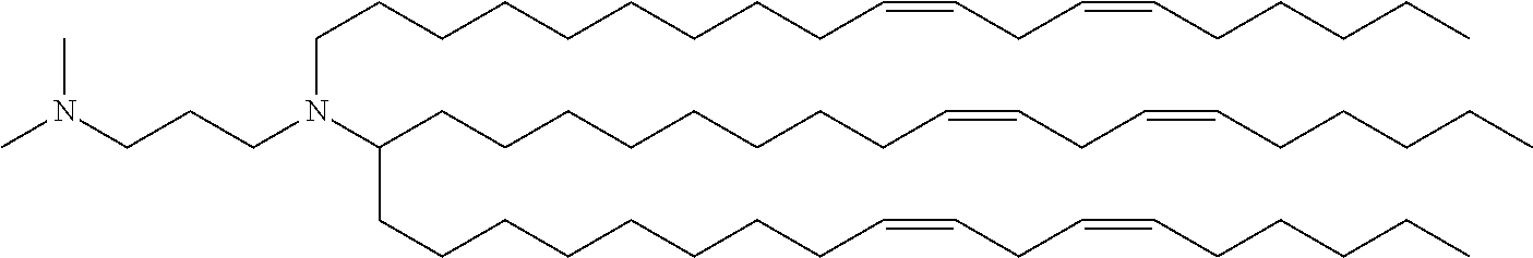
CN(C)CCCN(CCCCCCCCCC=CCC=CCCCCC)C(CCCCCCCCC=CCC=CCCCCC)CCCCCCCCC=CCC=CCCCCC
